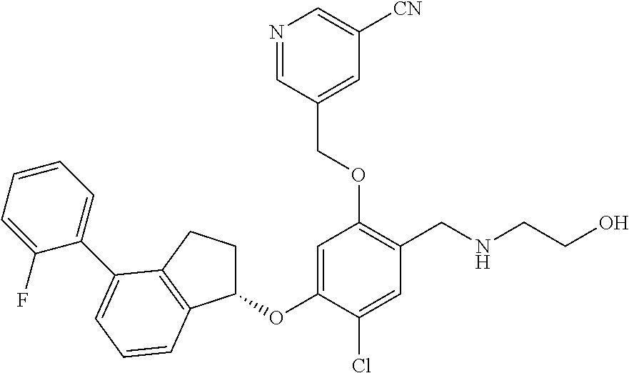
C1(OC2=CC(OCC3=CC([CN])=CN=C3)=C(CNCCO)C=C2Cl)CCC2=C1C=CC=C2C1=CC=CC=C1F
